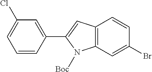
C1(C2=CC3=C(N2[Boc])C=C(Br)C=C3)=CC(Cl)=CC=C1
